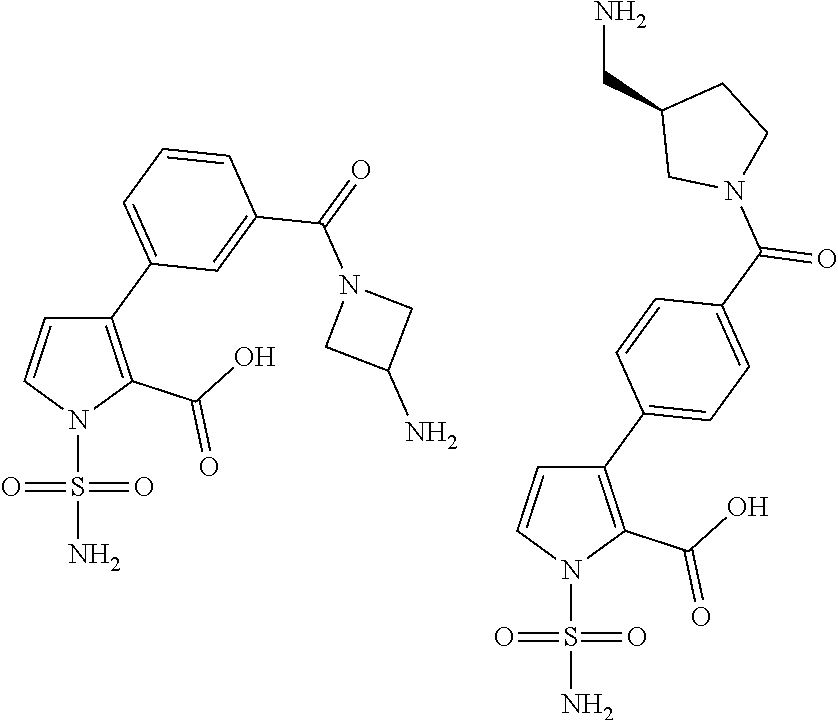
N1(S(=O)(=O)N)C(C(O)=O)=C(C2=CC=CC(C(N3CC(N)C3)=O)=C2)C=C1.N1(S(=O)(=O)N)C(C(O)=O)=C(C2=CC=C(C(=O)N3CCC(CN)C3)C=C2)C=C1
